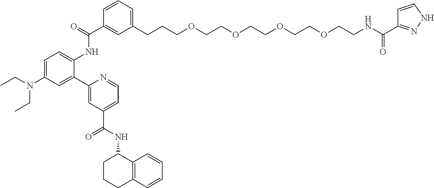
C1(CCCOCCOCCOCCOCCNC(=O)C2=NNC=C2)=CC=CC(C(=O)NC2=CC=C(N(CC)CC)C=C2C2=CC(C(=O)NC3CCCC4=C3C=CC=C4)=CC=N2)=C1
